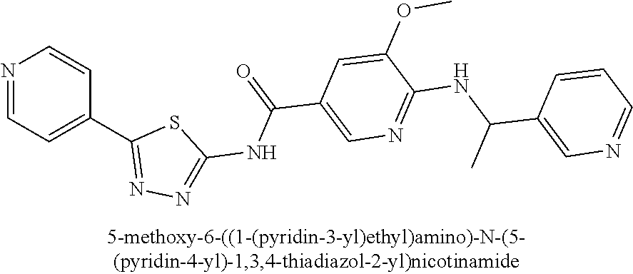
N1=CC=C(C2=NN=C(NC(=O)C3=CN=C(NC(C4=CN=CC=C4)C)C(OC)=C3)S2)C=C1
